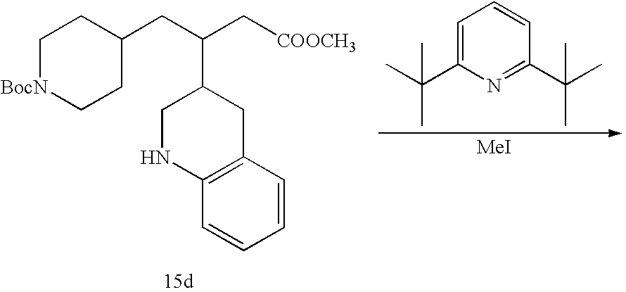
C1[BocN]CCC(CC(C2CNC3=C(C2)C=CC=C3)C[COOCH3])C1.[MeI].C1(C(C)(C)C)=CC=CC(C(C)(C)C)=N1
